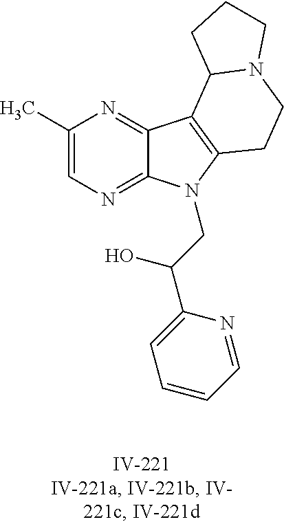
C1(C)=CN=C2C(=N1)C1=C(N2CC(C2=CC=CC=N2)O)CCN2C1CCC2
